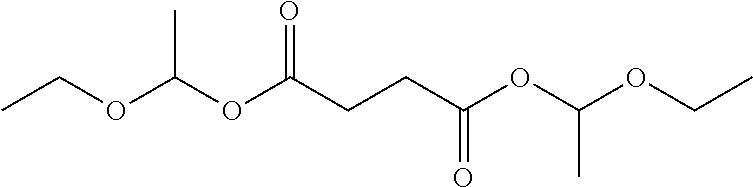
CCOC(OC(CCC(OC(OCC)C)=O)=O)C
